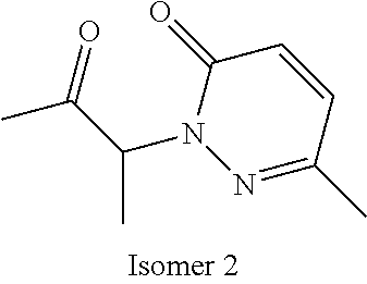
N1=C(C)C=CC(=O)N1C(C(C)=O)C
